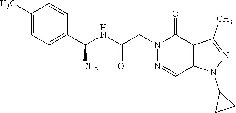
C1(C)=CC=C(C(NC(CN2C(=O)C3=C(C=N2)N(C2CC2)N=C3C)=O)C)C=C1
